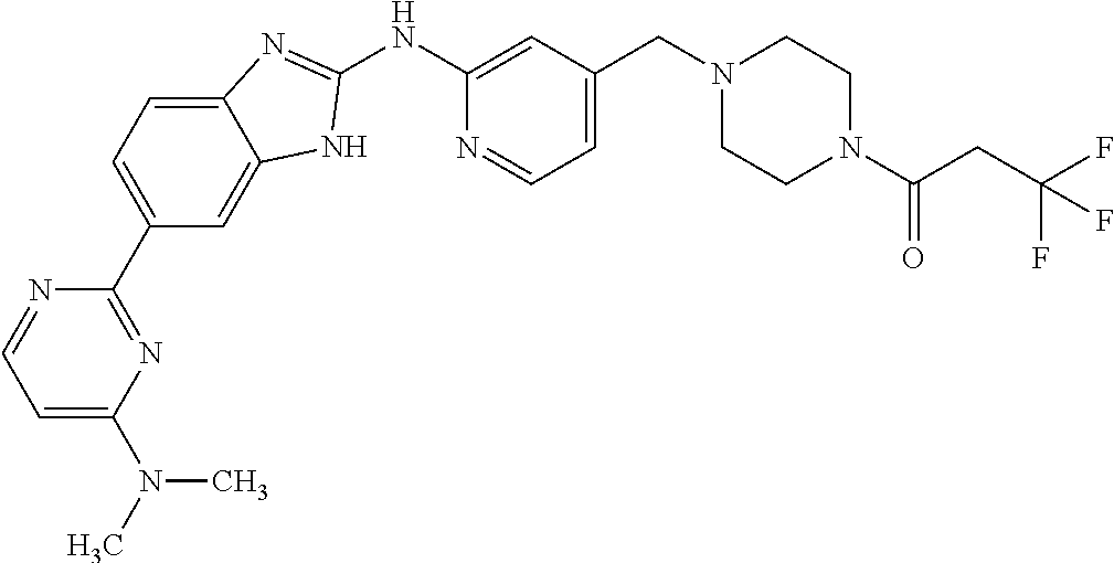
C1=C2C(=CC(C3=NC(N(C)C)=CC=N3)=C1)NC(NC1=CC(CN3CCN(C(CC(F)(F)F)=O)CC3)=CC=N1)=N2
